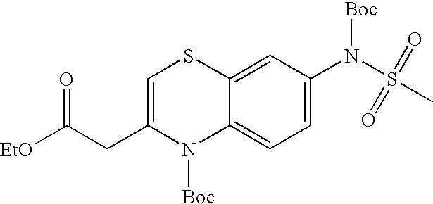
C1=C(N(S(C)(=O)=O)[Boc])C=C2C(=C1)N([Boc])C(CC(=O)[EtO])=CS2
